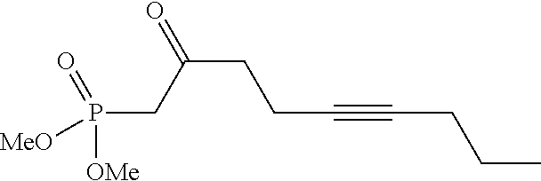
P(CC(CCC#CCCC)=O)([OMe])(=O)[MeO]
